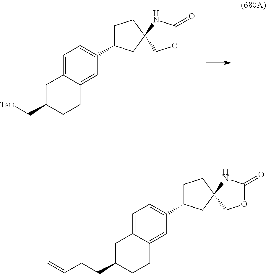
C1=C2C(=CC(C3CCC4(C3)COC(=O)N4)=C1)CCC(C[TsO])C2.C1=C2C(=CC(C3CCC4(C3)COC(=O)N4)=C1)CCC(CCC=C)C2
